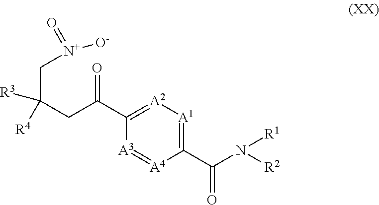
C1(C(N([R1])[R2])=O)=[A1][A2]=C(C(=O)CC(C[N+](=O)[O-])([R3])[R4])[A3]=[A4]1
